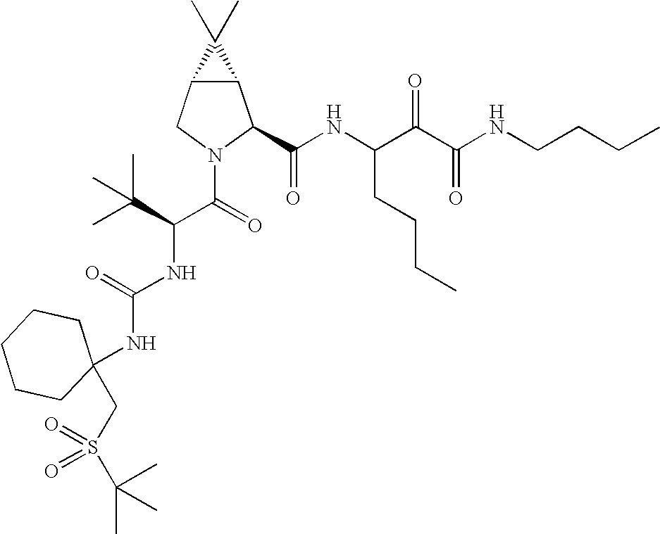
C12C(CN(C(=O)C(C(C)(C)C)NC(NC3(CS(C(C)(C)C)(=O)=O)CCCCC3)=O)C1C(NC(C(C(NCCCC)=O)=O)CCCC)=O)C2(C)C
